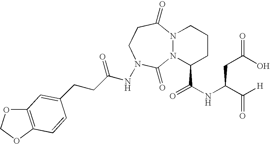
N12N(C(C(NC(C([H])=O)CC(=O)O)=O)CCC1)C(=O)N(NC(CCC1=CC3=C(OCO3)C=C1)=O)CCC2=O
